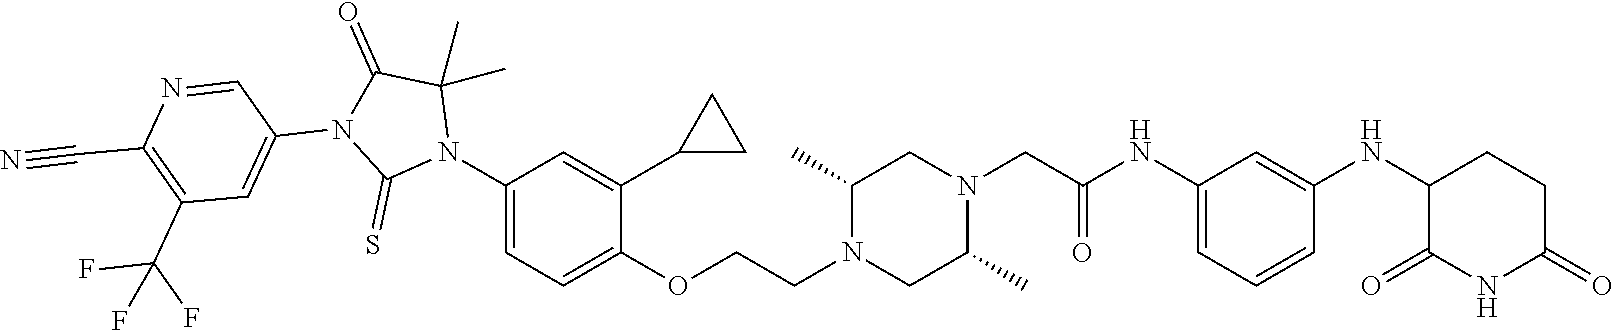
C1=C(NC(CN2CC(C)N(CCOC3=CC=C(N4C(C)(C)C(=O)N(C5=CC(C(F)(F)F)=C(C#N)N=C5)C4=S)C=C3C3CC3)CC2C)=O)C=C(NC2C(=O)NC(=O)CC2)C=C1
